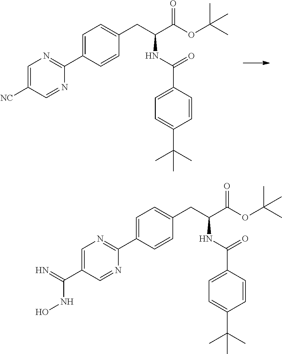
C1=C(C2=NC=C([NC])C=N2)C=CC(CC(C(OC(C)(C)C)=O)NC(=O)C2=CC=C(C(C)(C)C)C=C2)=C1.C1=C(C2=NC=C(C(NO)=N)C=N2)C=CC(CC(C(OC(C)(C)C)=O)NC(=O)C2=CC=C(C(C)(C)C)C=C2)=C1
